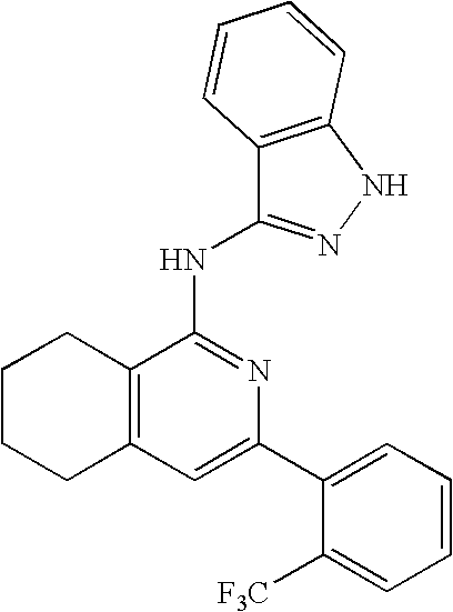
C1=C(C2=CC=CC=C2[F3C])N=C(NC2=NNC3=C2C=CC=C3)C2=C1CCCC2
